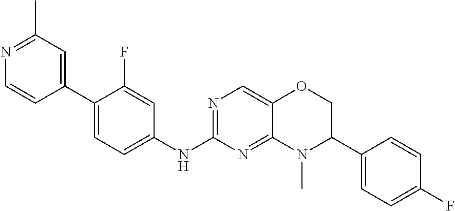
C1(C2=CC(C)=NC=C2)=CC=C(NC2=NC=C3C(=N2)N(C)C(C2=CC=C(F)C=C2)CO3)C=C1F
